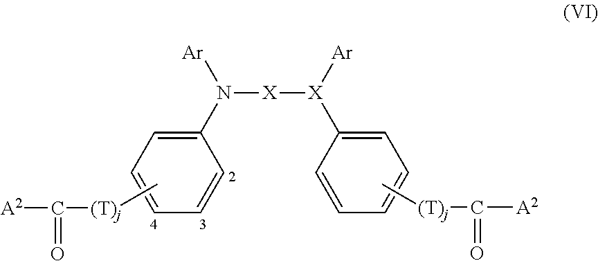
C1=C(N([Ar])[X][X]([Ar])C2=CC=CC=C2)C=CC=C1.C[(T)j]C([A2])=O.C[(T)j]C([A2])=O
